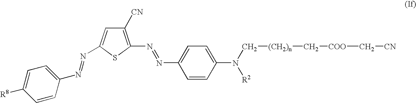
C1=CC(N=NC2=CC([CN])=C(N=NC3=CC=C(N(C[(CH2)n]C[COO]C[CN])[R2])C=C3)S2)=CC=C1[R8]
